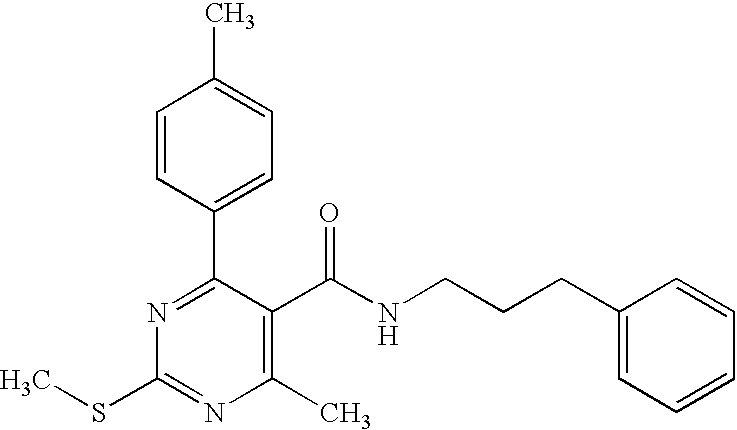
C1=CC(C2=NC(SC)=NC(C)=C2C(NCCCC2=CC=CC=C2)=O)=CC=C1C
